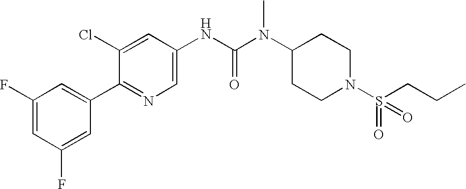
C1(F)=CC(F)=CC(C2=NC=C(NC(N(C3CCN(S(=O)(CCC)=O)CC3)C)=O)C=C2Cl)=C1
